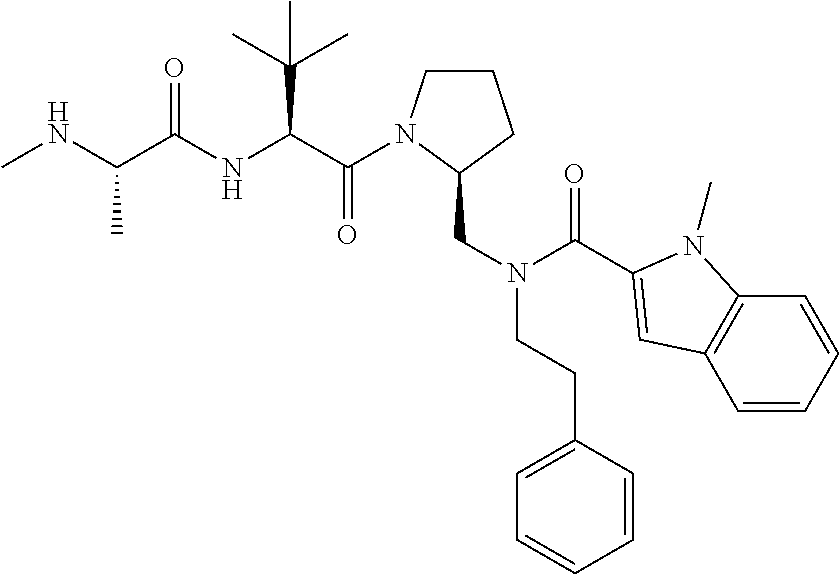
CNC(C(NC(C(=O)N1CCCC1CN(CCC1=CC=CC=C1)C(=O)C1=CC2=C(C=CC=C2)N1C)C(C)(C)C)=O)C
